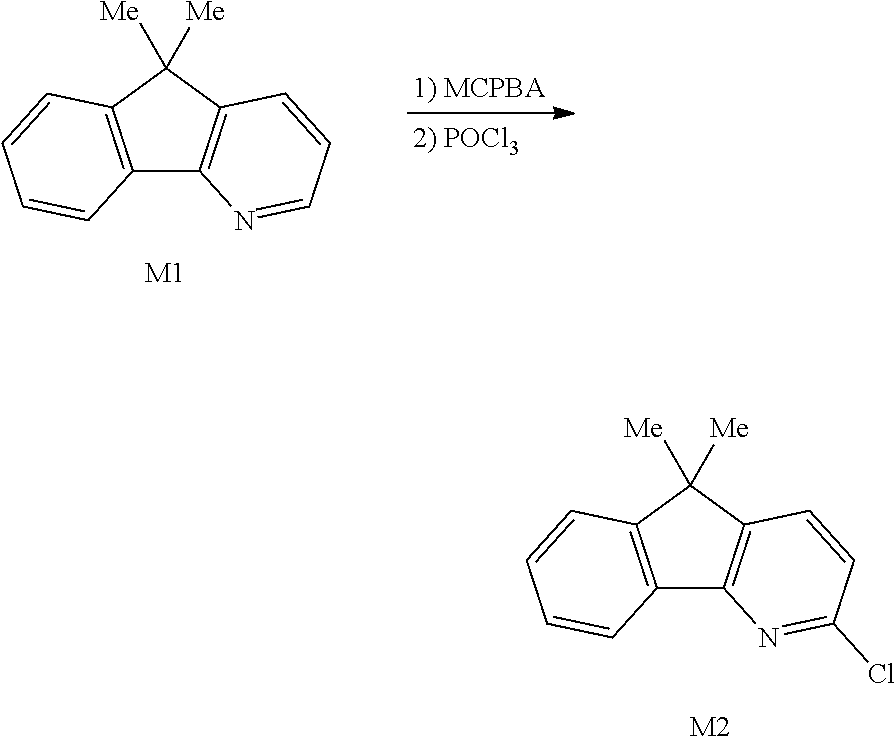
C12=C(C([Me])([Me])C3=C1N=CC=C3)C=CC=C2.[M1].C12=C(C([Me])([Me])C3=C1N=C(Cl)C=C3)C=CC=C2.[M2]
